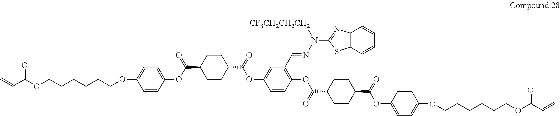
C1CC(C(=O)OC2=CC(C=NN(C3=NC4=C(S3)C=CC=C4)[CF3CH2CH2CH2])=C(OC(C3CCC(C(=O)OC4=CC=C(OCCCCCCOC(C=C)=O)C=C4)CC3)=O)C=C2)CCC1C(OC1=CC=C(OCCCCCCOC(C=C)=O)C=C1)=O
